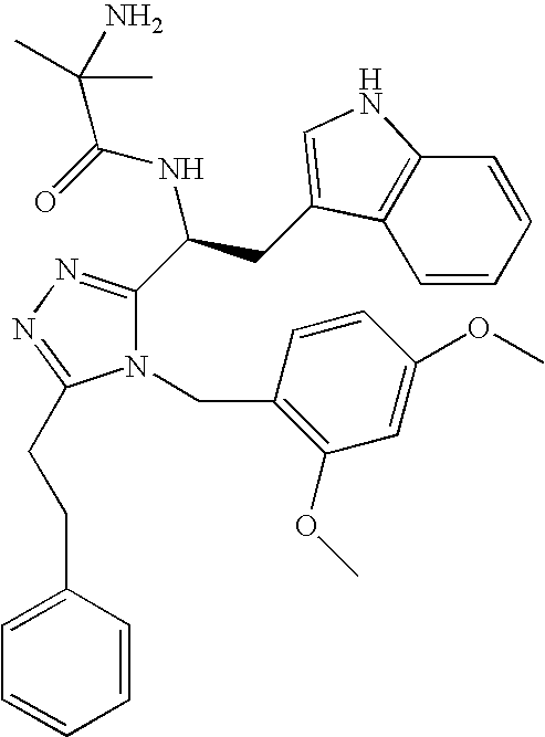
N1(CC2=C(OC)C=C(OC)C=C2)C(C(CC2=CNC3=C2C=CC=C3)NC(=O)C(N)(C)C)=NN=C1CCC1=CC=CC=C1
